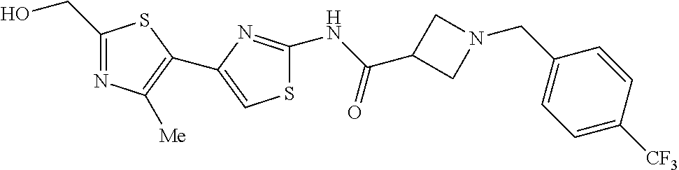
C1(NC(C2CN(CC3=CC=C([CF3])C=C3)C2)=O)=NC(C2=C([Me])N=C(CO)S2)=CS1
